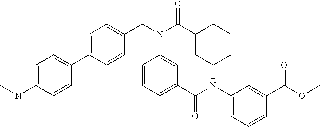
C1(C2=CC=C(CN(C(C3CCCCC3)=O)C3=CC(C(NC4=CC=CC(C(OC)=O)=C4)=O)=CC=C3)C=C2)=CC=C(N(C)C)C=C1
